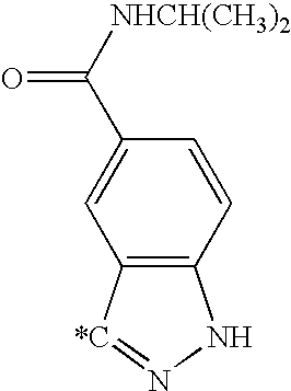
C12=C([*C]=NN1)C=C(C([NHCH(CH3)2])=O)C=C2
